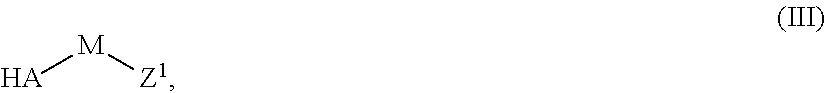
[HA][M][Z1]
